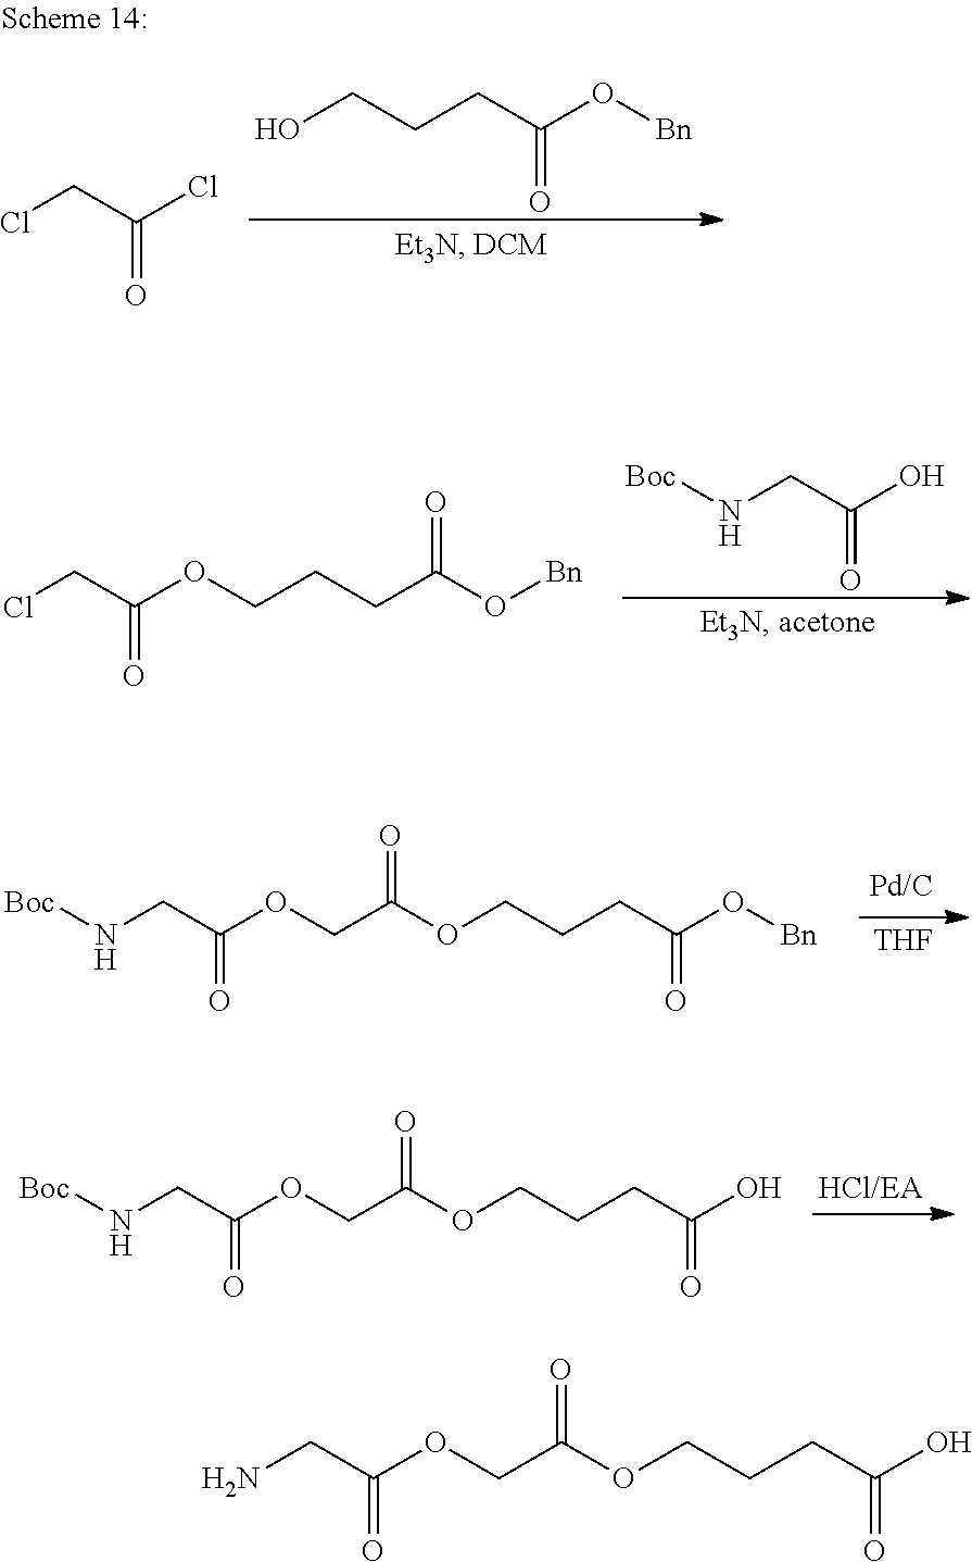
[Boc]NCC(O)=O.ClCC(OCCCC(O[Bn])=O)=O.[Boc]NCC(OCC(OCCCC(O)=O)=O)=O.[THF].[Boc]NCC(OCC(OCCCC(O[Bn])=O)=O)=O.OCCCC(O[Bn])=O.ClCC(Cl)=O.NCC(OCC(OCCCC(O)=O)=O)=O
